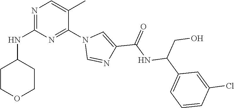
C1=C(C)C(N2C=NC(C(NC(C3=CC=CC(Cl)=C3)CO)=O)=C2)=NC(NC2CCOCC2)=N1
